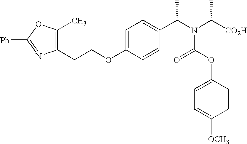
C1(CCOC2=CC=C(C(N(C([CO2H])C)C(OC3=CC=C([OCH3])C=C3)=O)C)C=C2)=C(C)OC([Ph])=N1
